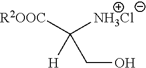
[R2OOC]C([NH3Cl])([H])CO
